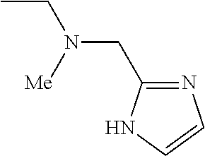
CCN(CC1=NC=CN1)[Me]
